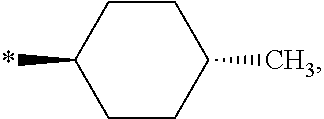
*C1CCC(C)CC1
